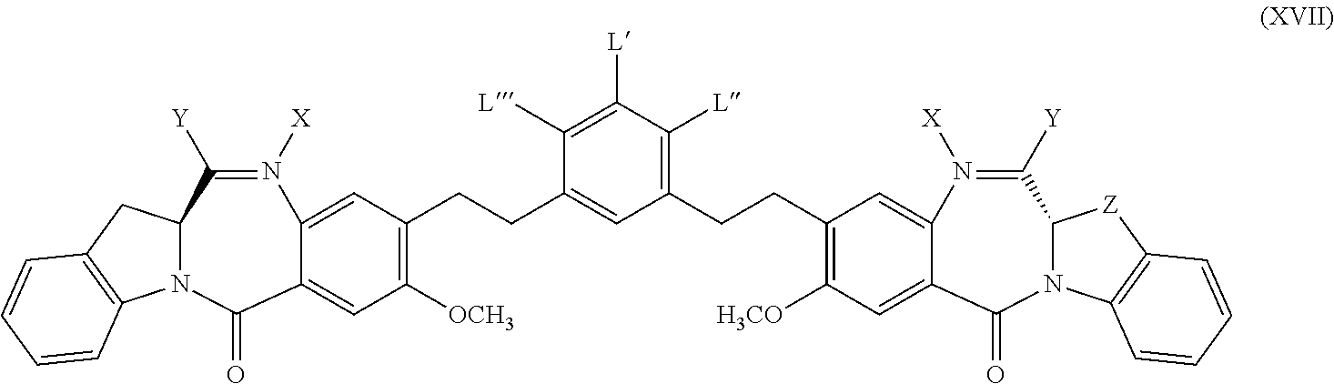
N12C(CC3=C1C=CC=C3)C([Y])=N([X])C1=CC(CCC3=CC(CCC4=C([H3CO])C=C5C(=O)N6C([Z]C7=C6C=CC=C7)C([Y])=N([X])C5=C4)=C([L])C([L])=C3[L])=C([OCH3])C=C1C2=O
